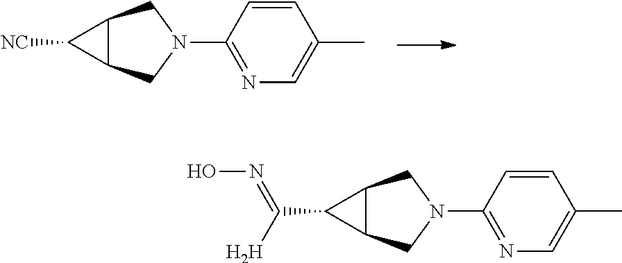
C1([NC])C2C1CN(C1=NC=C(C)C=C1)C2.C1(C([H])=NO)C2C1CN(C1=NC=C(C)C=C1)C2
